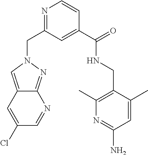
C12=CN(CC3=NC=CC(C(NCC4=C(C)N=C(N)C=C4C)=O)=C3)N=C1N=CC(Cl)=C2
